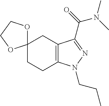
C12(CCC3=C(C1)C(C(=O)N(C)C)=NN3CCC)OCCO2
